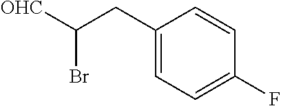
C1(CC([OHC])Br)=CC=C(F)C=C1
